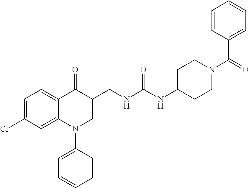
C1=C(Cl)C=C2C(=C1)C(=O)C(CNC(NC1CCN(C(C3=CC=CC=C3)=O)CC1)=O)=CN2C1=CC=CC=C1
